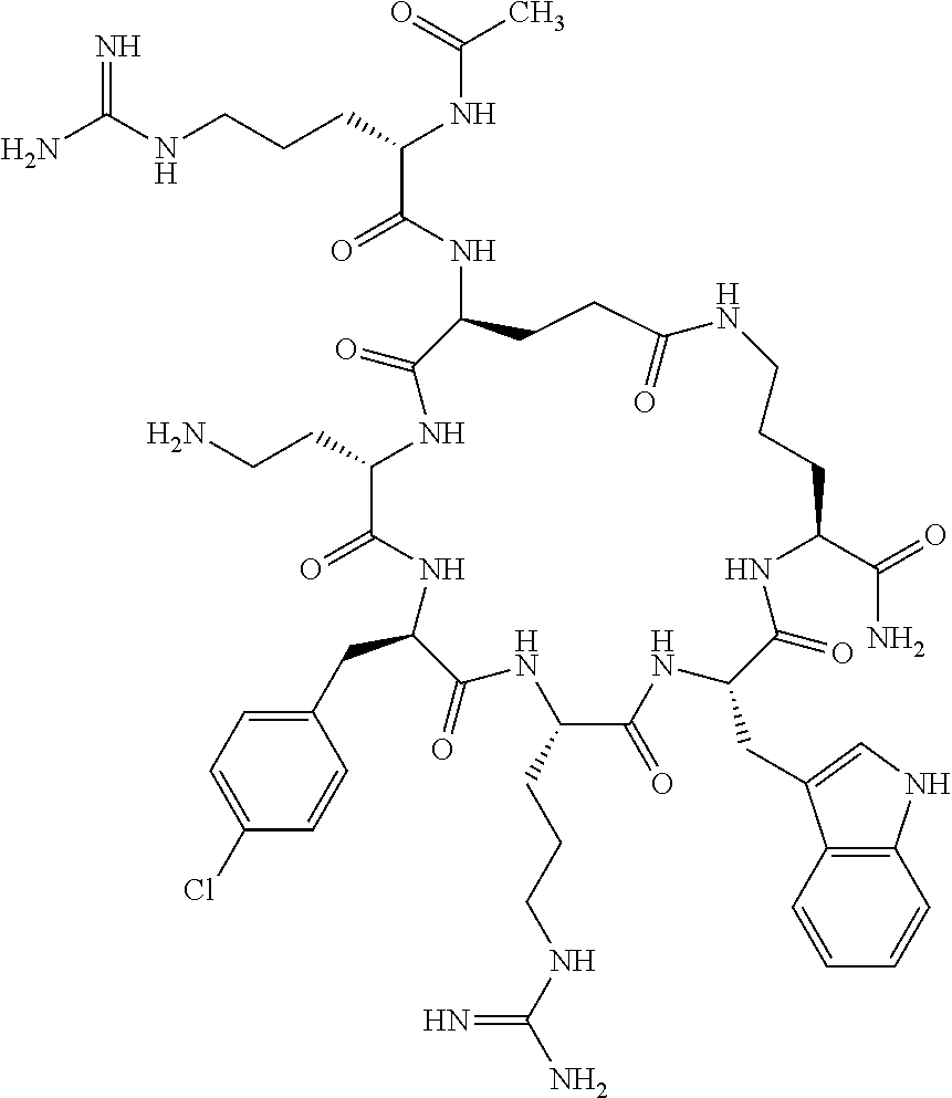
NC(NCCCC(NC(C)=O)C(=O)NC1CCC(=O)NCCCC(C(=O)N)NC(=O)C(CC2=CNC3=C2C=CC=C3)NC(=O)C(CCCNC(N)=N)NC(=O)C(CC2=CC=C(Cl)C=C2)NC(=O)C(CCN)NC1=O)=N
